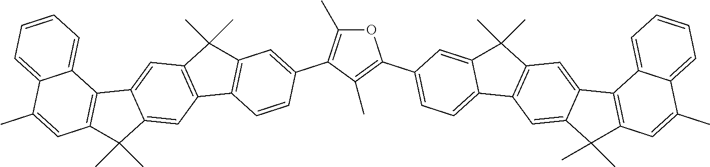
O1C(C)=C(C2=CC3=C(C=C2)C2=C(C3(C)C)C=C3C(=C2)C(C)(C)C2=C3C3=CC=CC=C3C(C)=C2)C(C)=C1C1=CC=C2C(=C1)C(C)(C)C1=C2C=C2C(=C1)C1=C(C2(C)C)C=C(C)C2=CC=CC=C12
